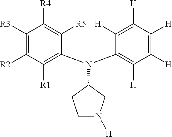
C1([R3])=C([R2])C([R1])=C(N(C2=C([H])C([H])=C([H])C([H])=C2[H])C2CCN([H])C2)C([R5])=C1[R4]
